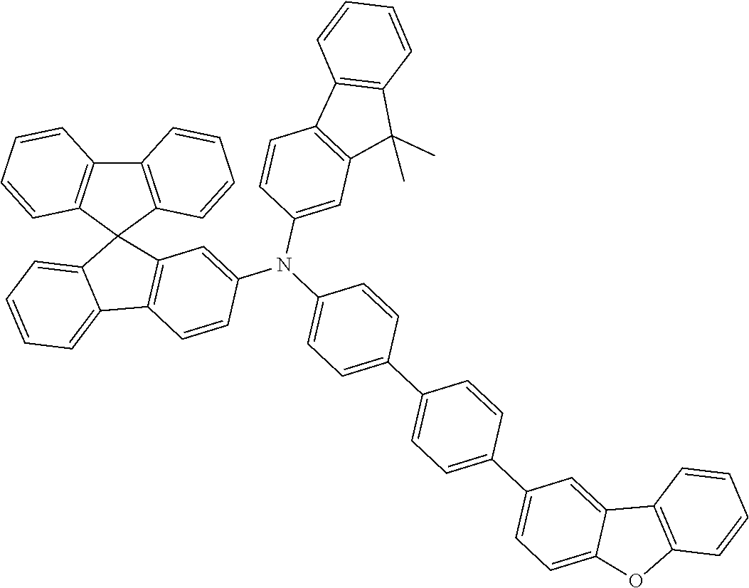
C12=C(C3(C4=CC=CC=C14)C1=C(C4=C3C=CC=C4)C=CC=C1)C=C(N(C1=CC=C(C3=CC=C(C4=CC=C5C(=C4)C4=C(O5)C=CC=C4)C=C3)C=C1)C1=CC3=C(C=C1)C1=C(C3(C)C)C=CC=C1)C=C2
